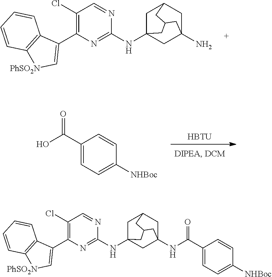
C1(Cl)=C(C2=C[PhSO2N]C3=C2C=CC=C3)N=C(NC23CC4CC(N)(C2)CC(C3)C4)N=C1.[HBTU].C1(C(O)=O)=CC=C([NHBoc])C=C1.C1(Cl)=C(C2=C[PhSO2N]C3=C2C=CC=C3)N=C(NC23CC4CC(NC(C5=CC=C([NHBoc])C=C5)=O)(C2)CC(C3)C4)N=C1
